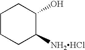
C1CCC([NH2HCl])C(O)C1
